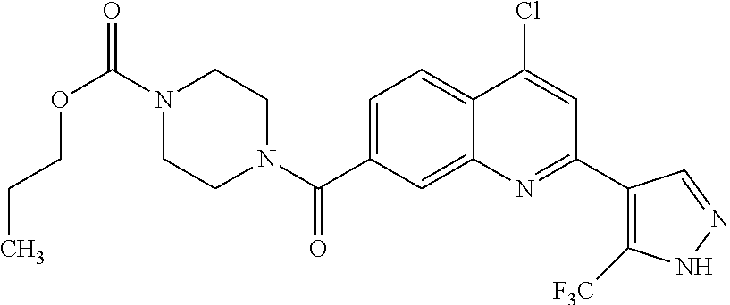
N1(C(OCCC)=O)CCN(C(=O)C2=CC=C3C(=C2)N=C(C2=C([F3C])NN=C2)C=C3Cl)CC1
